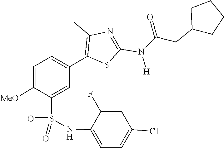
C(N(C1=NC(C)=C(C2=CC=C([MeO])C(S(=O)(=O)NC3=CC=C(Cl)C=C3F)=C2)S1)[H])(CC1CCCC1)=O
